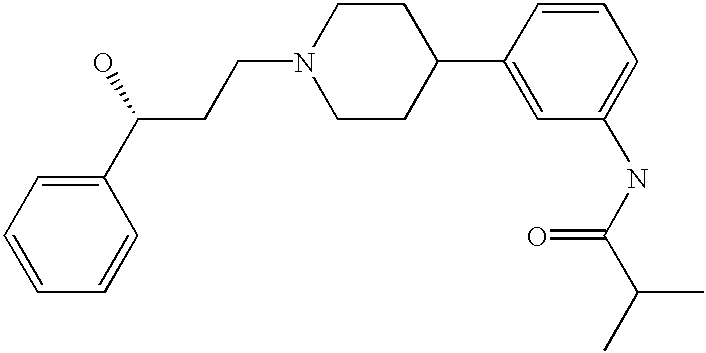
C(CN1CCC(C2=CC(NC(C(C)C)=O)=CC=C2)CC1)C(C1=CC=CC=C1)O
